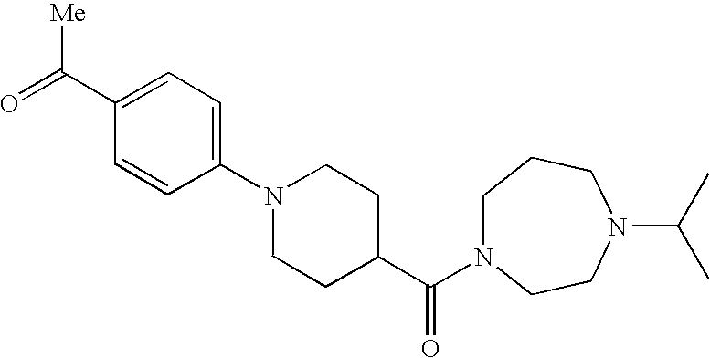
C1=C(C([Me])=O)C=CC(N2CCC(C(=O)N3CCCN(C(C)C)CC3)CC2)=C1
